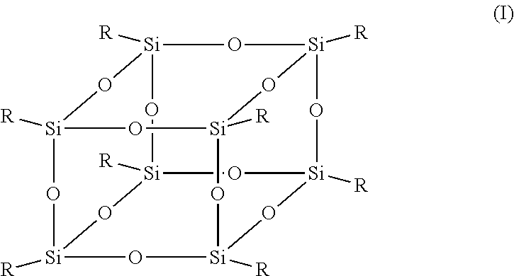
O1[Si]2([R])O[Si]3([R])O[Si]4([R])O[Si]([R])(O2)O[Si]2([R])O[Si]([R])(O[Si]([R])(O[Si]1([R])O2)O3)O4
